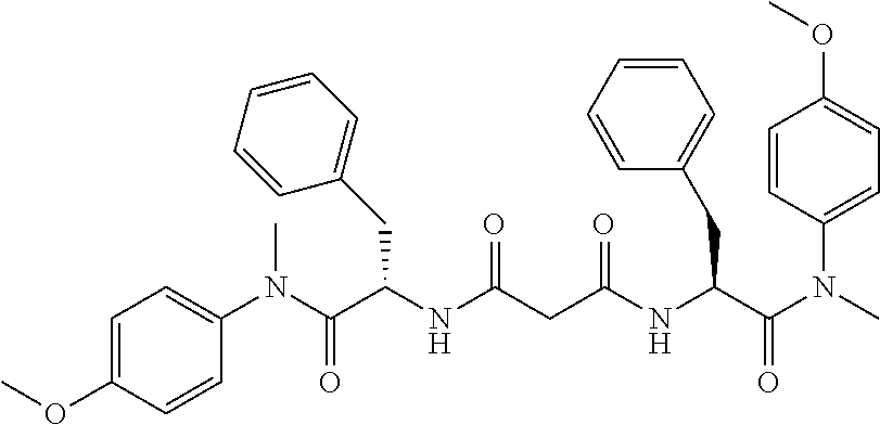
C1=C(OC)C=CC(N(C(C(NC(CC(NC(C(N(C)C2=CC=C(OC)C=C2)=O)CC2=CC=CC=C2)=O)=O)CC2=CC=CC=C2)=O)C)=C1
